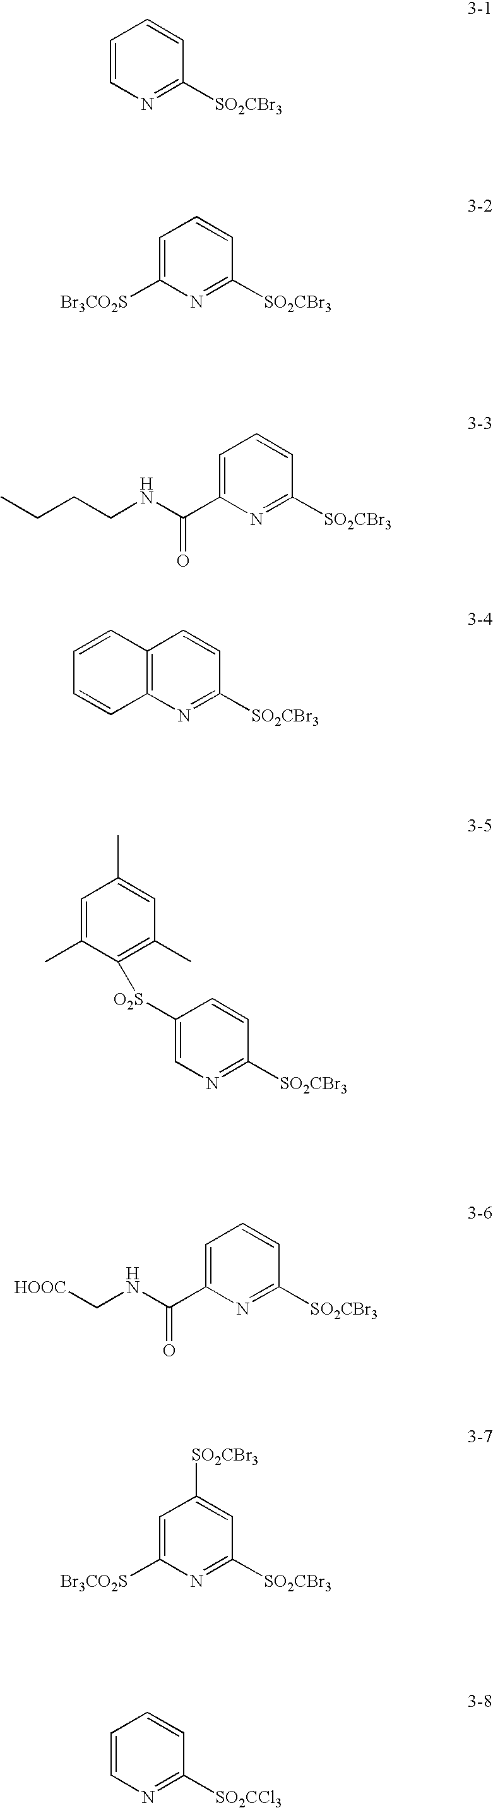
C1=CN=C([SO2CBr3])C=C1.C1=C(C(NCCCC)=O)N=C([SO2CBr3])C=C1.C1=C([Br3CO2S])N=C([SO2CBr3])C=C1.C12=C(N=C([SO2CBr3])C=C1)C=CC=C2.C1([O2S]C2=C(C)C=C(C)C=C2C)=CN=C([SO2CBr3])C=C1.C1=C(C(NC[HOOC])=O)N=C([SO2CBr3])C=C1.C1=C([Br3CO2S])N=C([SO2CBr3])C=C1[SO2CBr3].C1=CN=C([SO2CCl3])C=C1
